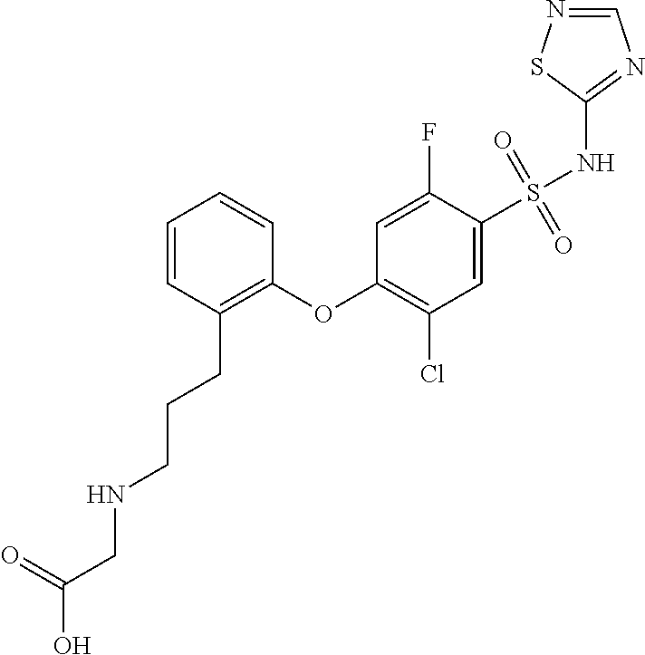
C1=CC(CCCNCC(O)=O)=C(OC2=C(Cl)C=C(S(NC3=NC=NS3)(=O)=O)C(F)=C2)C=C1
